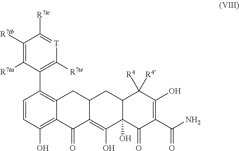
C1=CC(O)=C2C(=C1C1=C([R7te])[T]=C([R7tc])C([R7tb])=C1[R7ta])CC1C(=C(O)C3(O)C(C1)C([R4])([R4])C(O)=C(C(N)=O)C3=O)C2=O
